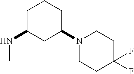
C1C(NC)CC(N2CCC(F)(F)CC2)CC1
